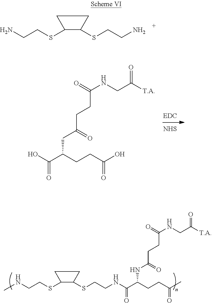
NCCSC1CCC1SCCN.[NHS].OC(C(CCC(O)=O)CC(CCC(NCC(=O)[T.A])=O)=O)=O.N(CCSC1CCC1SCCNC(C(CCC(=O)C)NC(CCC(NCC([T.A])=O)=O)=O)=O)C
